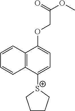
C12=C(C([S+]3CCCC3)=CC=C1OCC(OC)=O)C=CC=C2
